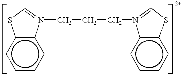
c12c(cccc1)N(CCCN1=CSc3c1cccc3)=CS2
